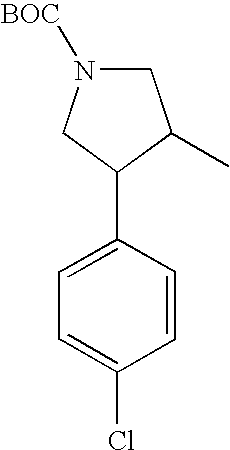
C1N([BOC])CC(C2=CC=C(Cl)C=C2)C1C
